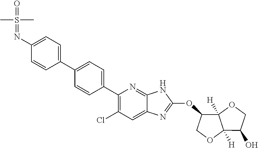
C1(C2=CC=C(C3=C(Cl)C=C4C(=N3)NC(OC3C5([H])C([H])(OC3)C(O)CO5)=N4)C=C2)=CC=C(N=S(=O)(C)C)C=C1
